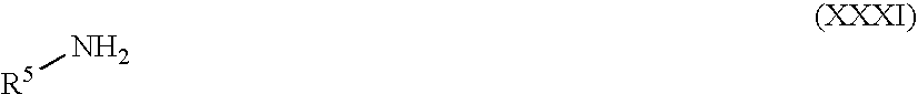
[R5]N
